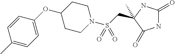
C1(C)(CS(N2CCC(OC3=CC=C(C)C=C3)CC2)(=O)=O)NC(=O)NC1=O
